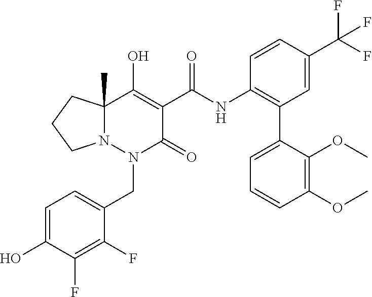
C1=C(O)C(F)=C(F)C(CN2C(=O)C(C(NC3=C(C4=CC=CC(OC)=C4OC)C=C(C(F)(F)F)C=C3)=O)=C(O)C3(C)N2CCC3)=C1
